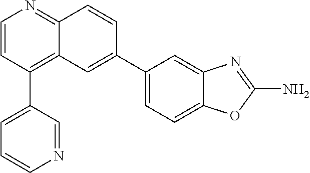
C1(C2=CC=CN=C2)=C2C(=NC=C1)C=CC(C1=CC=C3C(=C1)N=C(N)O3)=C2
